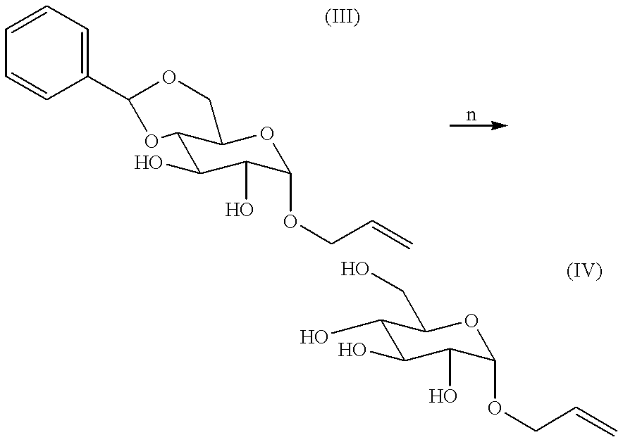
C1(C2OCC3C(O2)C(O)C(O)C(OCC=C)O3)=CC=CC=C1.C1(O)C(O)C(O)C(OCC=C)OC1CO
